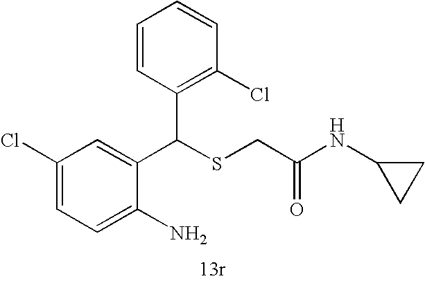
C1=C(N)C(C(SCC(=O)NC2CC2)C2=C(Cl)C=CC=C2)=CC(Cl)=C1
